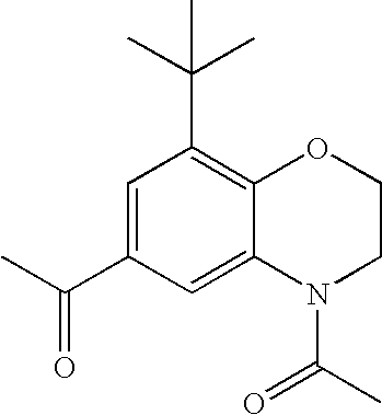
C1=C(C(C)=O)C=C2C(=C1C(C)(C)C)OCCN2C(C)=O
